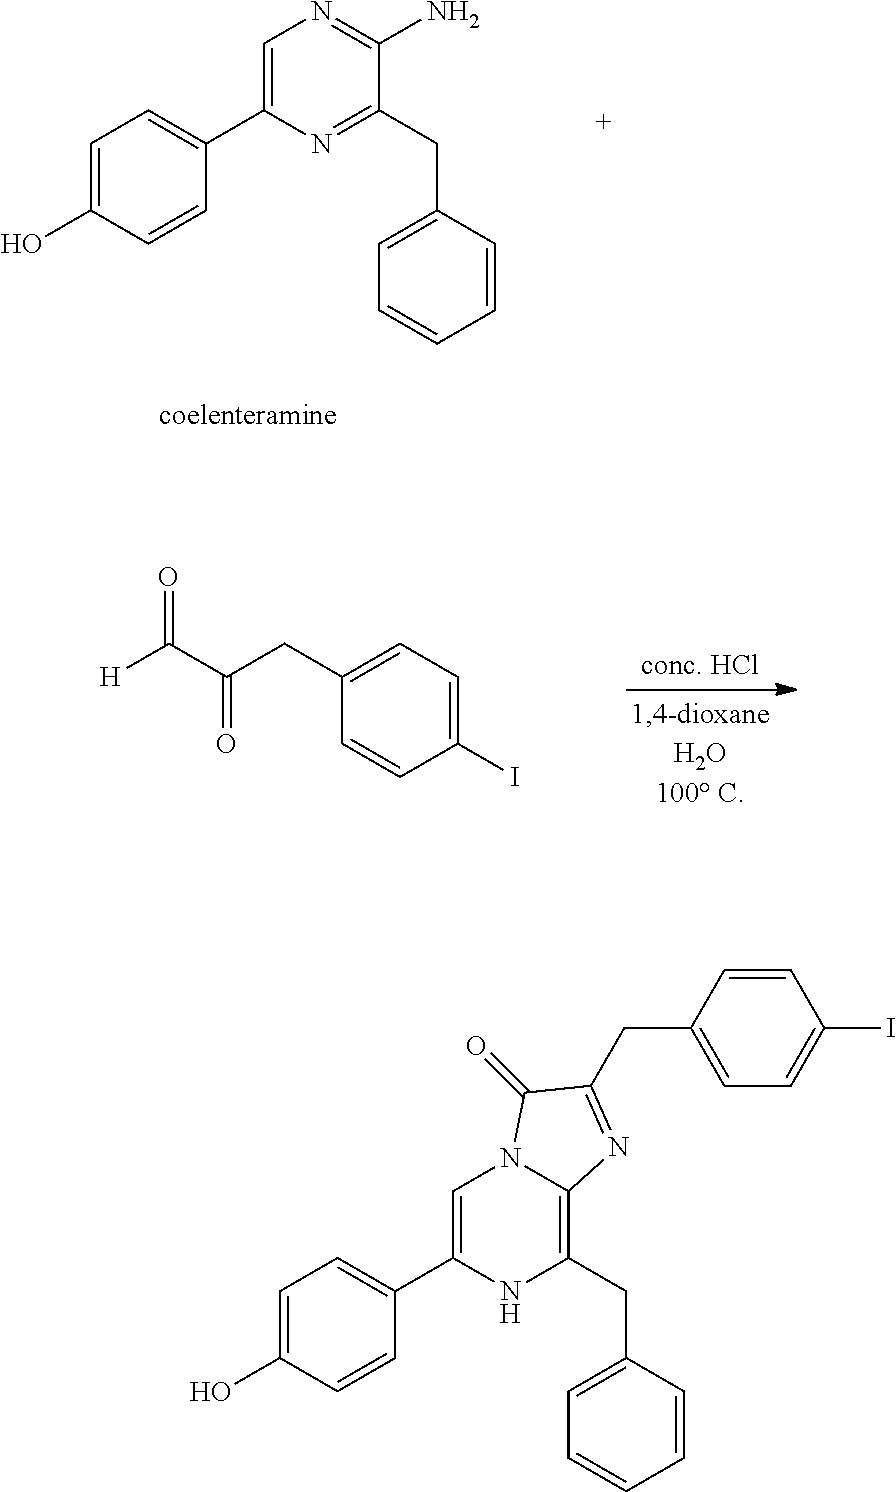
C1=C(O)C=CC(C2=CN=C(N)C(CC3=CC=CC=C3)=N2)=C1.[H]C(C(CC1=CC=C(I)C=C1)=O)=O.C1=C(O)C=CC(C2=CN3C(=C(CC4=CC=CC=C4)N2)N=C(CC2=CC=C(I)C=C2)C3=O)=C1
